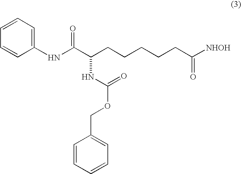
N(C(C(CCCCCC([NHOH])=O)NC(OCC1=CC=CC=C1)=O)=O)C1=CC=CC=C1
